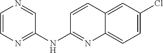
C1=CN=C(NC2=NC3=CC=C(Cl)C=C3C=C2)C=N1
